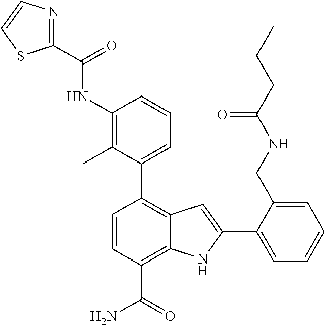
C1(C2=CC=CC(NC(C3=NC=CS3)=O)=C2C)=C2C(=C(C(N)=O)C=C1)NC(C1=CC=CC=C1CNC(CCC)=O)=C2
